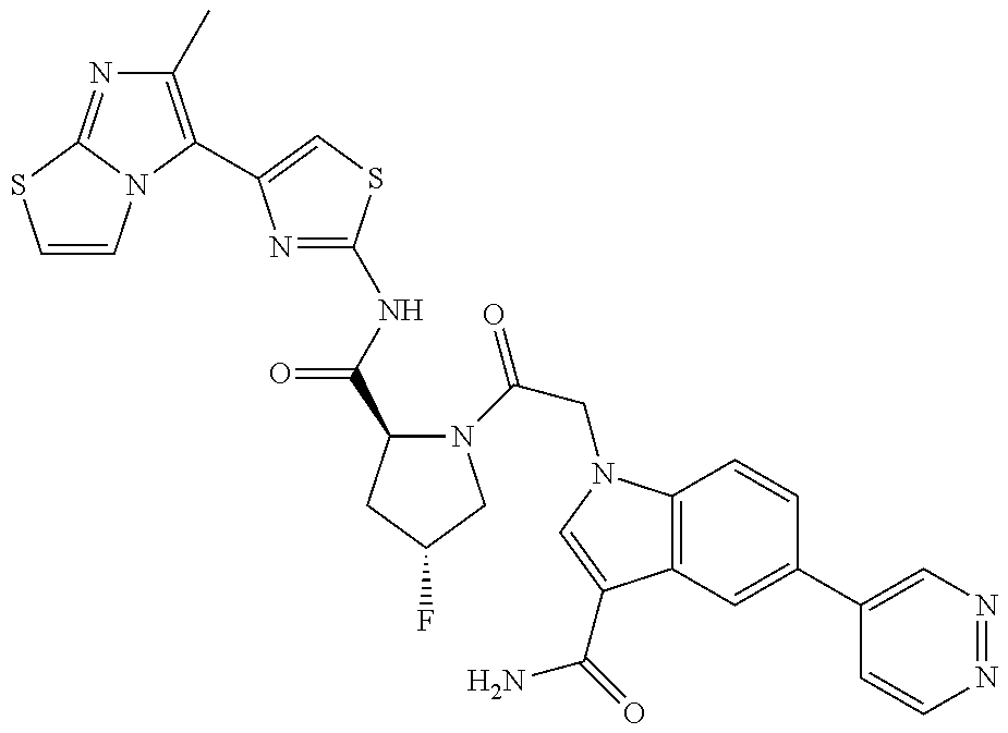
C1=CN2C(=NC(C)=C2C2=CSC(NC(=O)C3N(C(CN4C5=C(C(C(=O)N)=C4)C=C(C4=CN=NC=C4)C=C5)=O)CC(F)C3)=N2)S1
